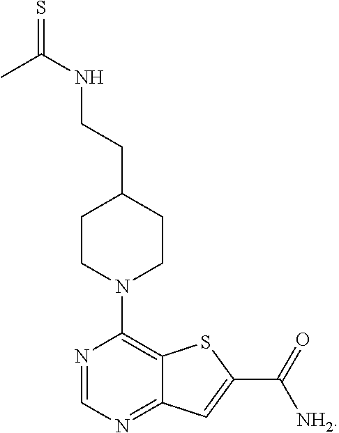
C12=NC=NC(N3CCC(CCNC(=S)C)CC3)=C1SC(C(=O)[NH2])=C2
